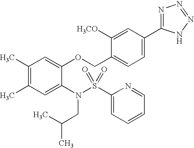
C1(C)=C(C)C=C(N(S(C2=CC=CC=N2)(=O)=O)CC(C)C)C(OCC2=CC=C(C3=NN=NN3)C=C2[H3CO])=C1
